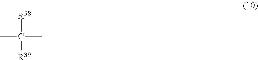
C(C)(C)([R38])[R39]
